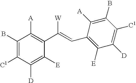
C1(B)=C([C1])C([D])=C([E])C(C([W])=CC2=C([E])C([D])=C([C1])C(B)=C2[A])=C1[A]
